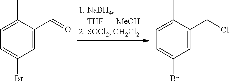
[THF][MeOH].CC1=CC=C(Br)C=C1C=O.CC1=CC=C(Br)C=C1CCl
